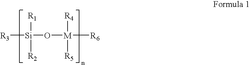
[R1][Si](O[M]([R4])([R5])[R6])([R2])[R3]
